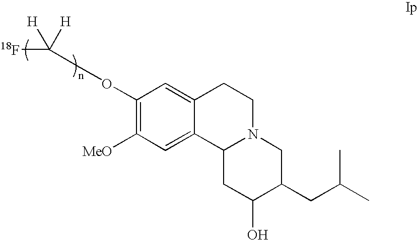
C12=CC([MeO])=C(OCC([18F])([H])[H])C=C1CCN1C2CC(O)C(CC(C)C)C1
